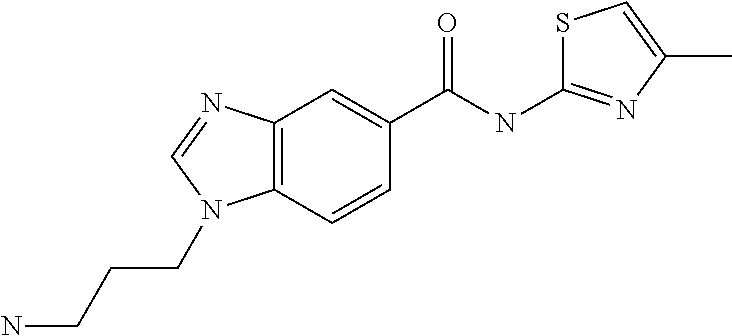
C12=C(C=CC(C(NC3=NC(C)=CS3)=O)=C1)N(CCCN)C=N2
